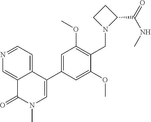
C1=C(C2=CN(C)C(=O)C3=CN=CC=C23)C=C(OC)C(CN2C(C(=O)NC)CC2)=C1OC
